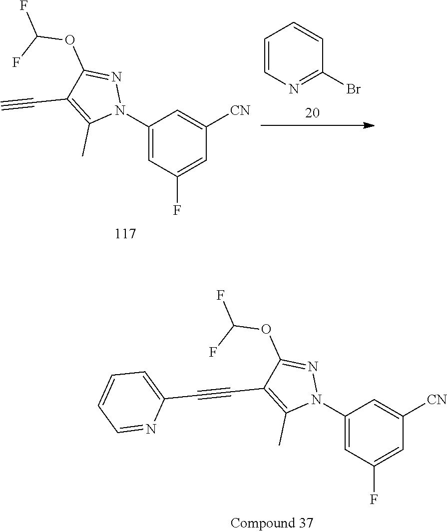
C1(N2N=C(OC(F)F)C(C#CC3=CC=CC=N3)=C2C)=CC(F)=CC([CN])=C1.C1(N2N=C(OC(F)F)C(C#C)=C2C)=CC(F)=CC([CN])=C1.C1=CN=C(Br)C=C1
